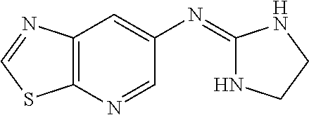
C12=C(N=CC(N=C3NCCN3)=C1)SC=N2
